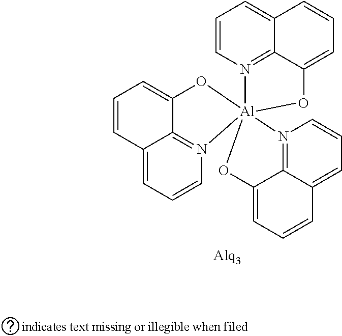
C12=CC=CN3=C1C(=CC=C2)O[Al]312(N3=C4C(=CC=C3)C=CC=C4O1)N1=C3C(=CC=C1)C=CC=C3O2
